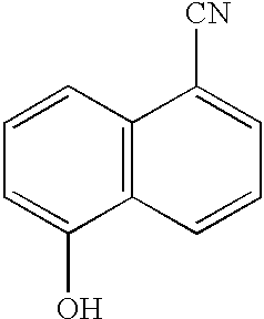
C1=CC=C(O)C2=C1C([CN])=CC=C2
